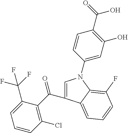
C1=C(C(C2=C(Cl)C=CC=C2C(F)(F)F)=O)C2=CC=CC(F)=C2N1C1=CC(O)=C(C(=O)O)C=C1
